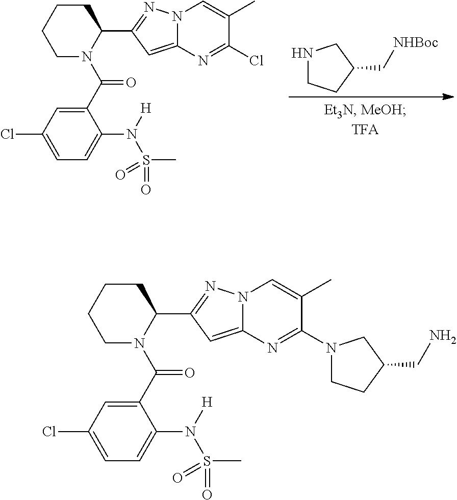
C1C(C[NHBoc])CNC1.C1N(C(C2=CC(Cl)=CC=C2N([H])S(C)(=O)=O)=O)C(C2=NN3C(=C2)N=C(Cl)C(C)=C3)CCC1.C1N(C(C2=CC(Cl)=CC=C2N([H])S(C)(=O)=O)=O)C(C2=NN3C(=C2)N=C(N2CCC(CN)C2)C(C)=C3)CCC1
